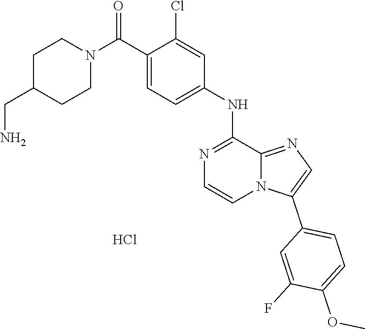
C1(NC2=NC=CN3C2=NC=C3C2=CC=C(OC)C(F)=C2)=CC=C(C(N2CCC(CN)CC2)=O)C(Cl)=C1.Cl
